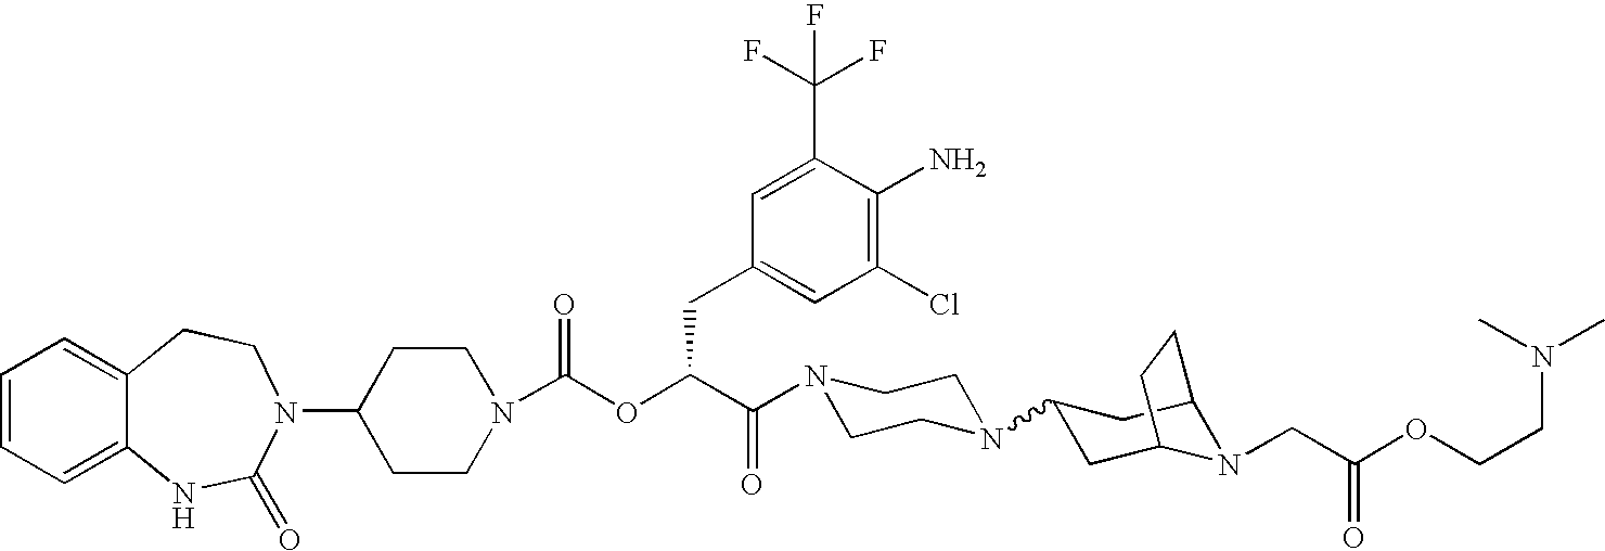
C1(N2C(=O)NC3=CC=CC=C3CC2)CCN(C(OC(C(=O)N2CCN(C3CC4N(CC(OCCN(C)C)=O)C(C3)CC4)CC2)CC2=CC(Cl)=C(N)C(C(F)(F)F)=C2)=O)CC1
